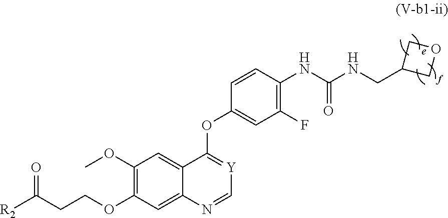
C1(OC)=C(OCCC([R2])=O)C=C2C(=C1)C(OC1=CC(F)=C(NC(NCC3COC3)=O)C=C1)=[Y]C=N2
